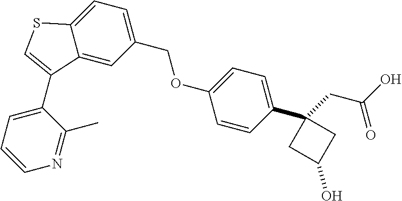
C12=CC(COC3=CC=C(C4(CC(=O)O)CC(O)C4)C=C3)=CC=C1SC=C2C1=CC=CN=C1C
